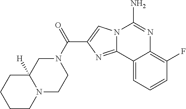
N12C(=NC(C(N3CC4([H])N(CC3)CCCC4)=O)=C1)C1=CC=CC(F)=C1N=C2N
